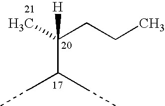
C(C(CC)CC)(C)([H])CCC
